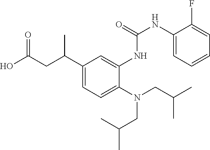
C1(C(CC(O)=O)C)=CC=C(N(CC(C)C)CC(C)C)C(NC(NC2=CC=CC=C2F)=O)=C1
